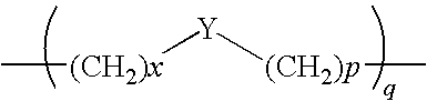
C[(CH2)x][Y][(CH2)p]C
